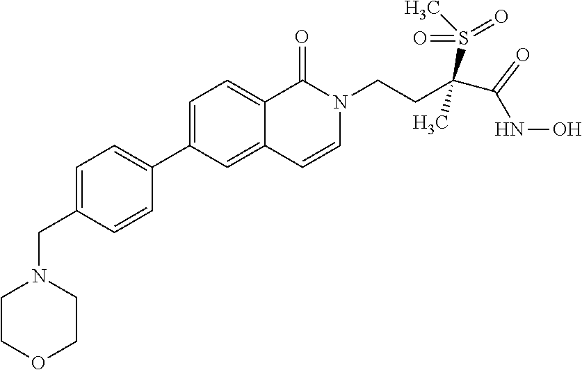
C1=C(CN2CCOCC2)C=CC(C2=CC=C3C(=C2)C=CN(CCC(S(C)(=O)=O)(C)C(NO)=O)C3=O)=C1
